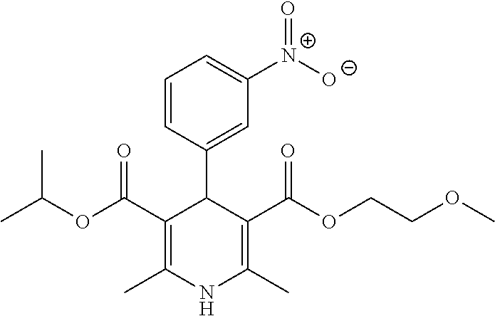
C1=CC(C2C(C(OCCOC)=O)=C(C)NC(C)=C2C(OC(C)C)=O)=CC([N+]([O-])=O)=C1
